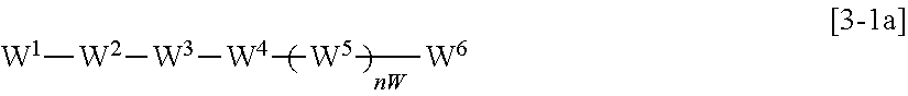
[W1][W2][W3][W4][W5][W6]
